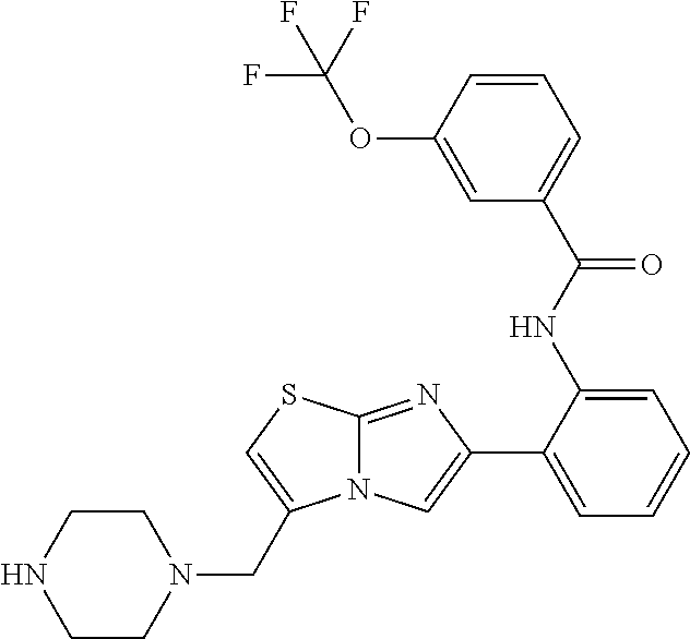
C12=NC(C3=CC=CC=C3NC(C3=CC=CC(OC(F)(F)F)=C3)=O)=CN1C(CN1CCNCC1)=CS2
